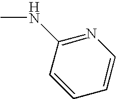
C1=CC=CN=C1NC
